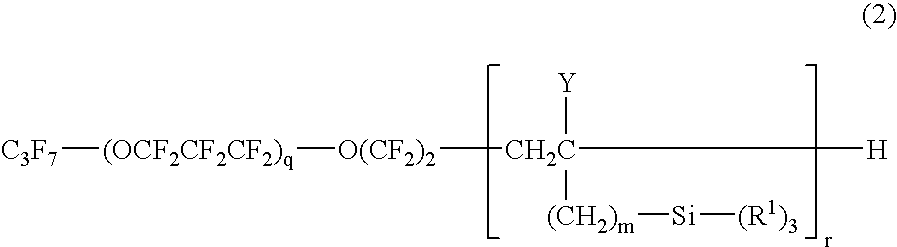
[O(CF2)2]([CH2C]([Y])([(CH2)m][Si][(R1)3])[H])[(OCF2CF2CF2)q][C3F7]
